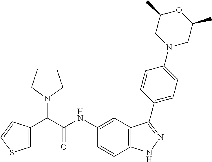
C1(NC(C(C2=CSC=C2)N2CCCC2)=O)=CC2=C(C=C1)NN=C2C1=CC=C(N2CC(C)OC(C)C2)C=C1
